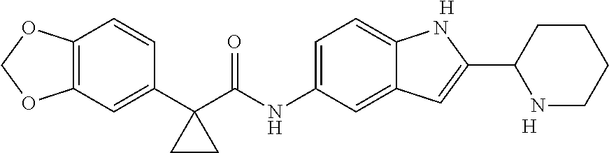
C1(C2(C(NC3=CC=C4C(=C3)C=C(C3NCCCC3)N4)=O)CC2)=CC2=C(C=C1)OCO2.[H].[H]
